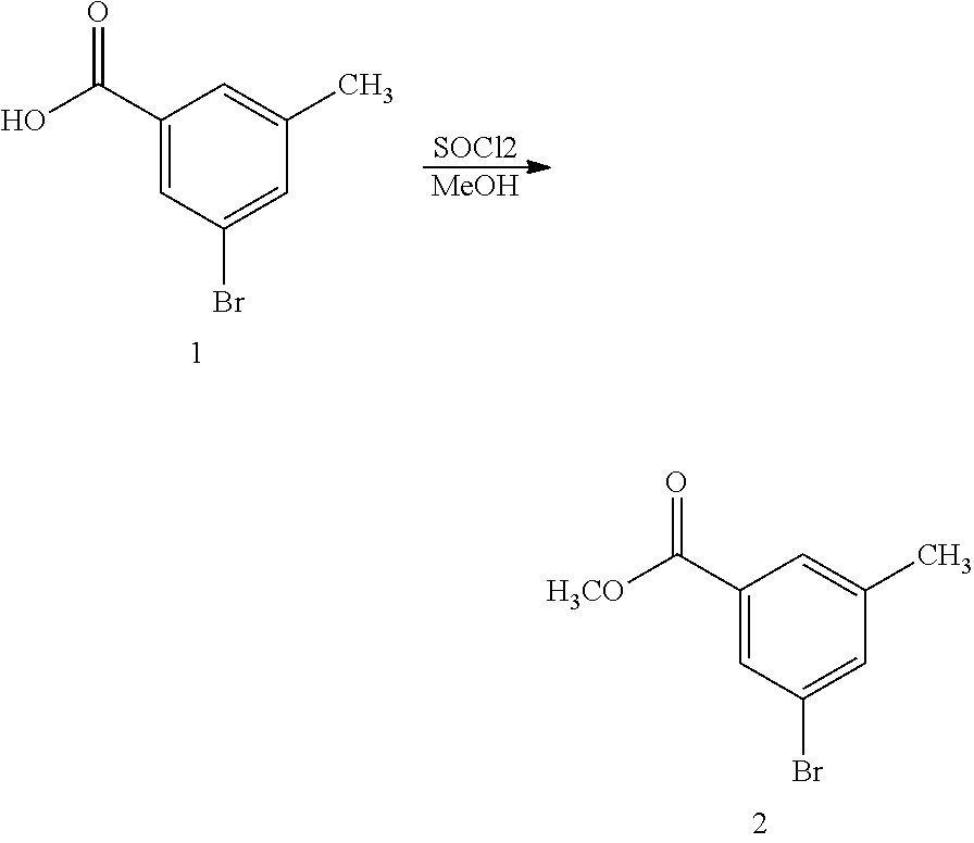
[SOCl2].[MeOH].C1(C(O)=O)=CC(Br)=CC(C)=C1.C1(C([H3CO])=O)=CC(Br)=CC(C)=C1
